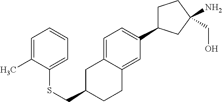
S(CC1CC2=CC=C(C3CCC(N)(CO)C3)C=C2CC1)C1=CC=CC=C1C
